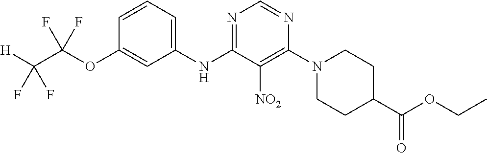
C1=CC=C(NC2=NC=NC(N3CCC(C(OCC)=O)CC3)=C2[NO2])C=C1OC(C([H])(F)F)(F)F
